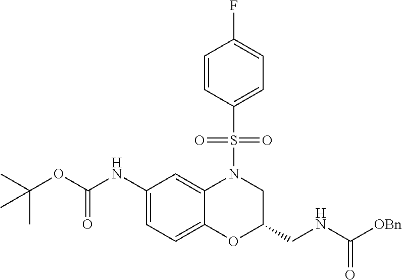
N(C(OC(C)(C)C)=O)C1=CC=C2C(=C1)N(S(C1=CC=C(F)C=C1)(=O)=O)CC(CNC([OBn])=O)O2
